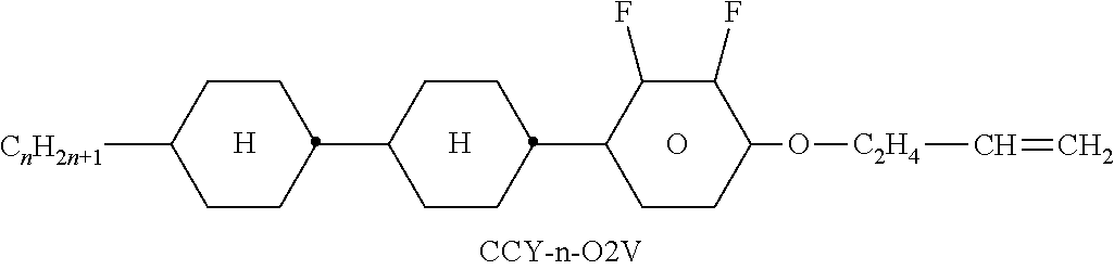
[H].O.[H].C1CC(C2C(F)C(F)C(O[C2H4]C=C)CC2)CCC1C1CCC([CnH2n+1])CC1
